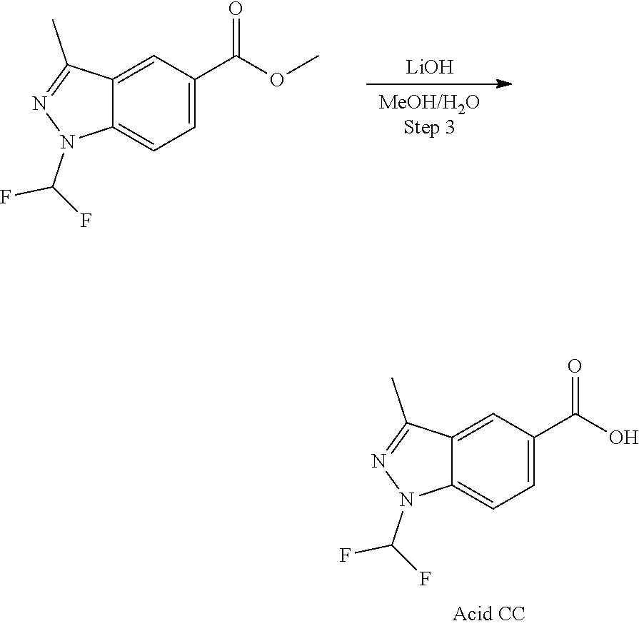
C12=CC=C(C(=O)OC)C=C1C(C)=NN2C(F)F.[LiOH].C12=CC=C(C(=O)O)C=C1C(C)=NN2C(F)F
